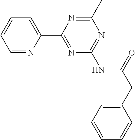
C1=NC(C2=NC(NC(CC3=CC=CC=C3)=O)=NC(C)=N2)=CC=C1
